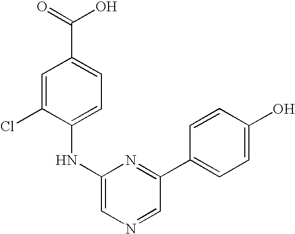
O=C(O)C1=CC=C(NC2=CN=CC(C3=CC=C(O)C=C3)=N2)C(Cl)=C1
